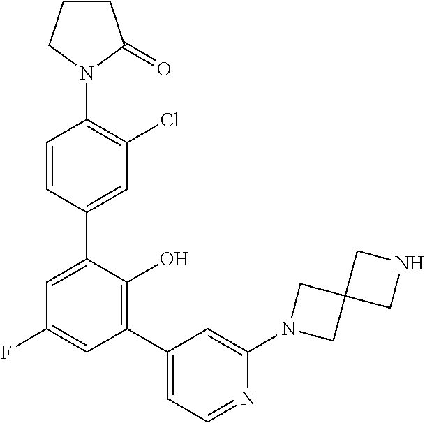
C1(N2C(=O)CCC2)=C(Cl)C=C(C2=CC(F)=CC(C3=CC=NC(N4CC5(C4)CNC5)=C3)=C2O)C=C1
